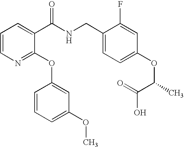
C1=CN=C(OC2=CC(OC)=CC=C2)C(C(NCC2=CC=C(OC(C(O)=O)C)C=C2F)=O)=C1
